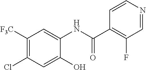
C1([F3C])=C(Cl)C=C(O)C(NC(C2=C(F)C=NC=C2)=O)=C1
